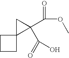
C1CC2(C1)C(C(OC)=O)(C(=O)O)C2
